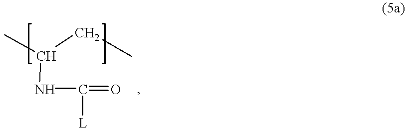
N(C(=O)[L])C(C)CC
